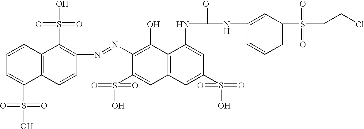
C1(N=NC2=C(S(O)(=O)=O)C3=C(C=C2)C(S(O)(=O)=O)=CC=C3)=C(O)C2=C(C=C1S(O)(=O)=O)C=C(S(O)(=O)=O)C=C2NC(NC1=CC(S(CCCl)(=O)=O)=CC=C1)=O
